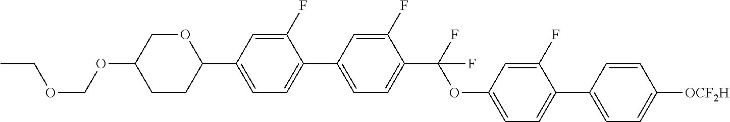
CCOCOC1CCC(C2=CC=C(C3=CC=C(C(F)(OC4=CC=C(C5=CC=C([OCF2H])C=C5)C(F)=C4)F)C(F)=C3)C(F)=C2)OC1
